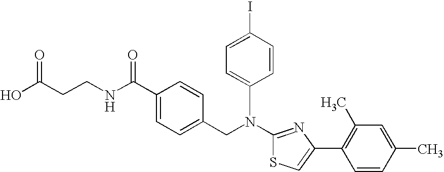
N(C1=NC(C2=C(C)C=C(C)C=C2)=CS1)(CC1=CC=C(C(NCCC(O)=O)=O)C=C1)C1=CC=C(I)C=C1
